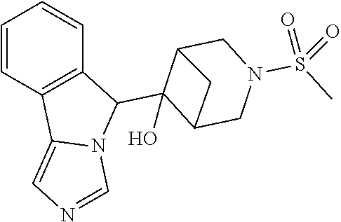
C1=CC2=C(C=C1)C(C1(O)C3CN(S(C)(=O)=O)CC1C3)N1C2=CN=C1
